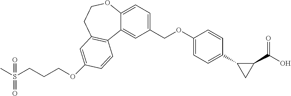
CS(CCCOC1=CC2=C(C3=CC(COC4=CC=C(C5CC5C(=O)O)C=C4)=CC=C3OCC2)C=C1)(=O)=O
